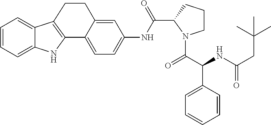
C1=CC=C2C(=C1)C1=C(N2)C2=CC=C(NC(C3N(C(C(NC(CC(C)(C)C)=O)C4=CC=CC=C4)=O)CCC3)=O)C=C2CC1
